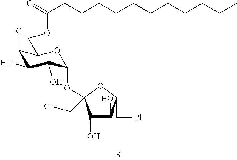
C1(O)C(O)C(CCl)OC1(OC1C(O)C(O)C(Cl)C(COC(CCCCCCCCCCC)=O)O1)CCl
